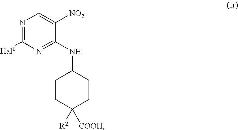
N1=C([Hal1])N=C(NC2CCC([R2])([COOH])CC2)C([NO2])=C1
